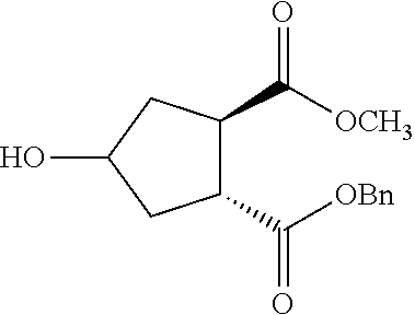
C1(C(=O)[OBn])C(C(=O)[OCH3])CC(O)C1
